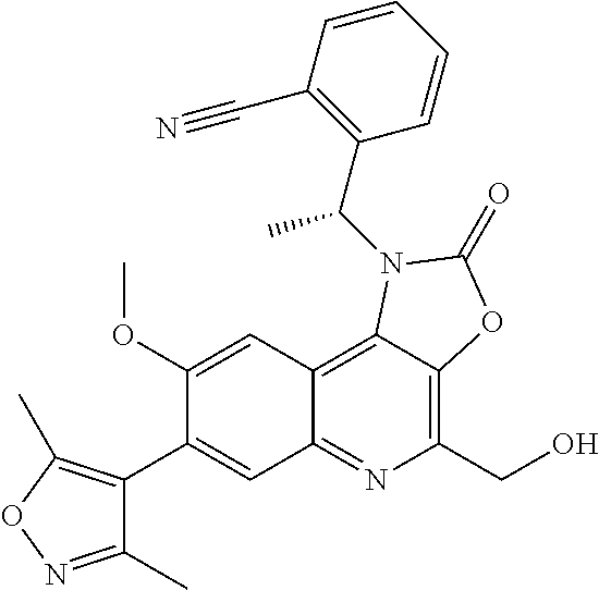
C1(OC)=CC2=C3C(=C(CO)N=C2C=C1C1=C(C)ON=C1C)OC(=O)N3C(C1=C(C#N)C=CC=C1)C
